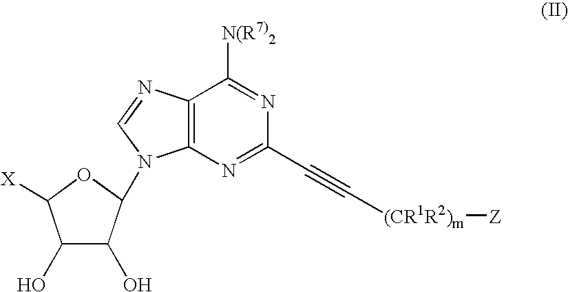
C1(O)C(O)C(N2C3=C(C([N(R7)2])=NC(C#C[(CR1R2)m][Z])=N3)N=C2)OC1[X]
